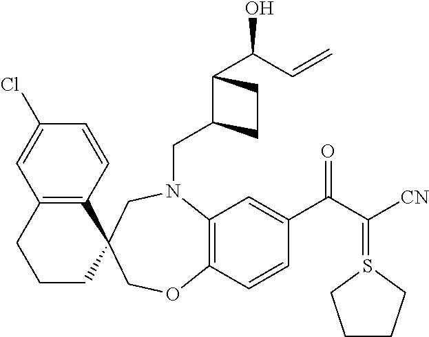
C(N1C2=C(C=CC(C(=O)C([CN])=S3CCCC3)=C2)OCC2(C3=C(C=C(Cl)C=C3)CCC2)C1)C1C(C(O)C=C)CC1
